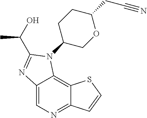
C12=CN=C3C(=C1N(C1COC(CC#N)CC1)C(C(C)O)=N2)SC=C3
